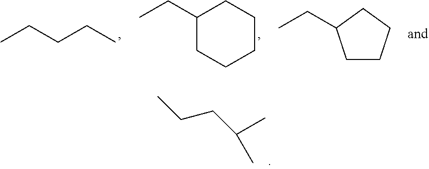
CCCC(C)C.CCCCC.CCC1CCCCC1.C1CCCC1CC
